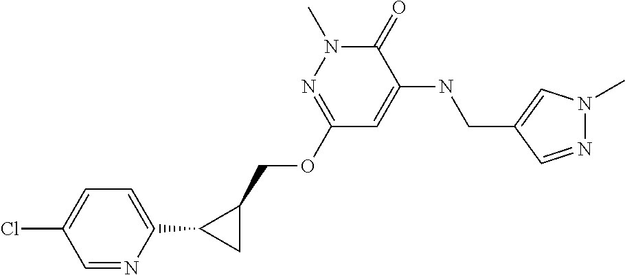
C1=NC(C2CC2COC2=NN(C)C(=O)C(NCC3=CN(C)N=C3)=C2)=CC=C1Cl
